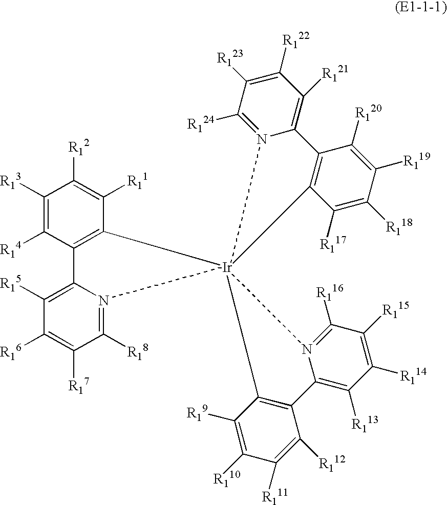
C1([R13])=C([R14])C2=C(C([R11])=C1[R12])[Ir]13(N4=C([R18])C([R17])=C([R16])C([R15])=C24)(N2=C([R124])C([R123])=C([R122])C([R121])=C2C2=C1C([R117])=C([R118])C([R119])=C2[R120])N1=C([R116])C([R115])=C([R114])C([R113])=C1C1=C3C([R19])=C([R110])C([R111])=C1[R112]
